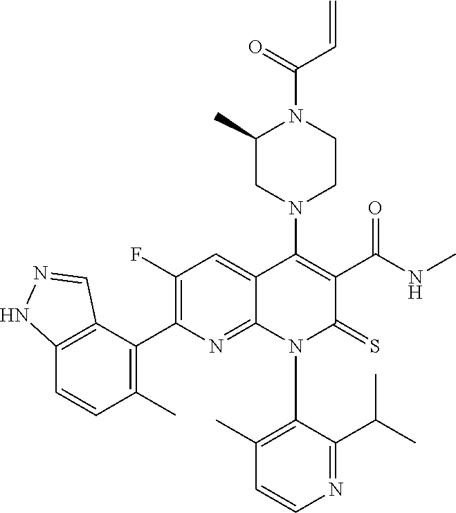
C1=CN=C(C(C)C)C(N2C(=S)C(C(NC)=O)=C(N3CC(C)N(C(C=C)=O)CC3)C3=CC(F)=C(C4=C(C)C=CC5=C4C=NN5)N=C23)=C1C
